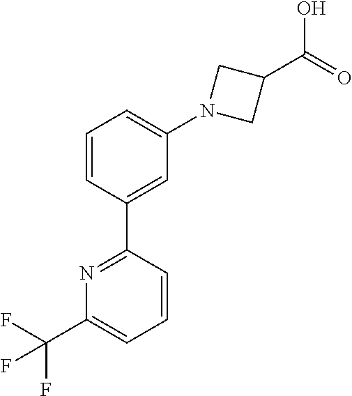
C1(C2=CC(N3CC(C(O)=O)C3)=CC=C2)=NC(C(F)(F)F)=CC=C1
